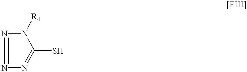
N1([R4])N=NN=C1S
